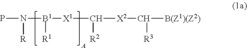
PN([R])[B1]([R1])[X1]C([R2])[X2]C([R3])[B(Z1)(Z2)]
